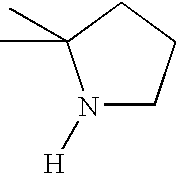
N1([H])CCCC1(C)C
